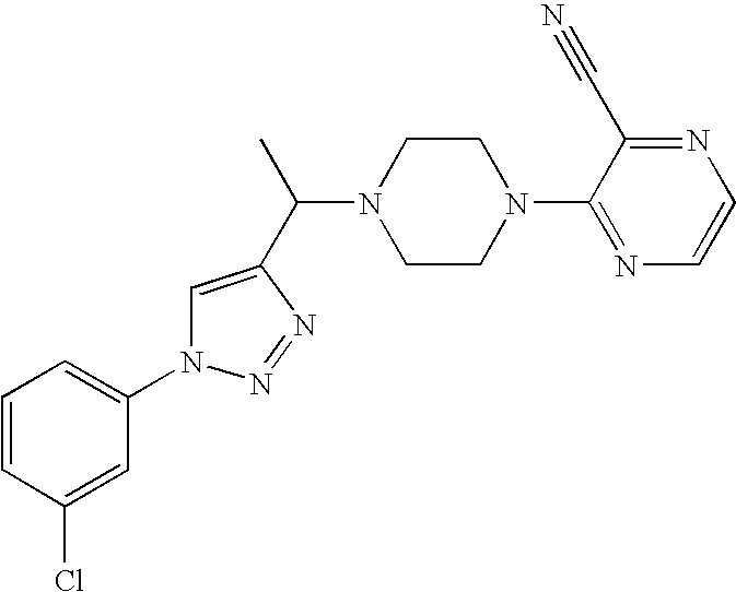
C1=CC(Cl)=CC(N2C=C(C(C)N3CCN(C4=NC=CN=C4C#N)CC3)N=N2)=C1
